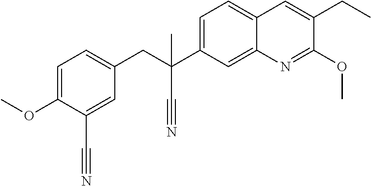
C1=C(C(CC2=CC=C(OC)C(C#N)=C2)(C#N)C)C=C2C(=C1)C=C(CC)C(OC)=N2
